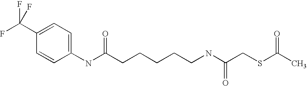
C1(C(F)(F)F)=CC=C(NC(CCCCCNC(CSC(C)=O)=O)=O)C=C1
